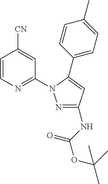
C1=CN=C(N2N=C(NC(OC(C)(C)C)=O)C=C2C2=CC=C(C)C=C2)C=C1[CN]
